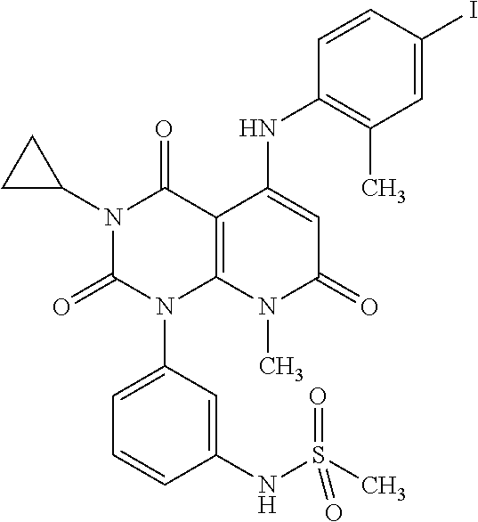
N1(C2CC2)C(=O)N(C2=CC=CC(NS(C)(=O)=O)=C2)C2=C(C1=O)C(NC1=C(C)C=C(I)C=C1)=CC(=O)N2C
